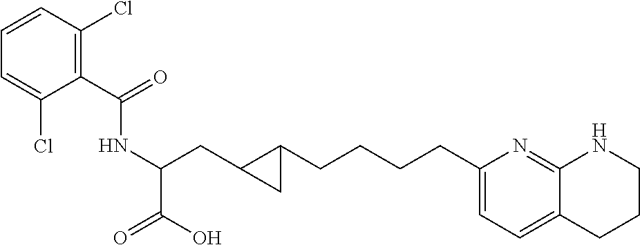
C(C1=C(Cl)C=CC=C1Cl)(=O)NC(CC1C(CCCCC2=CC=C3C(=N2)NCCC3)C1)C(=O)O
